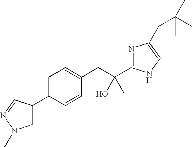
C1(C2=CN(C)N=C2)=CC=C(CC(C)(O)C2=NC(CC(C)(C)C)=CN2)C=C1
